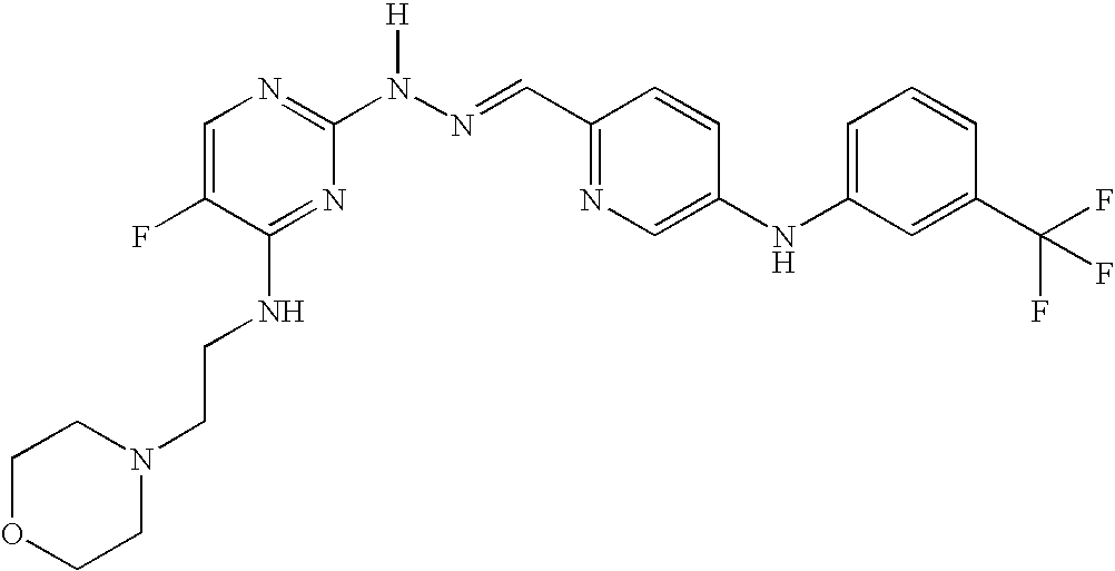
C1=C(F)C(NCCN2CCOCC2)=NC(N(N=CC2=NC=C(NC3=CC=CC(C(F)(F)F)=C3)C=C2)[H])=N1
